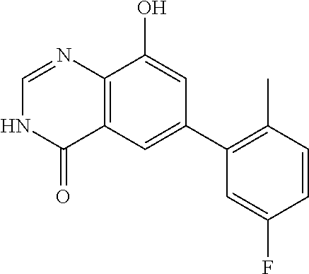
C12=C(C=C(C3=C(C)C=CC(F)=C3)C=C1O)C(=O)NC=N2
